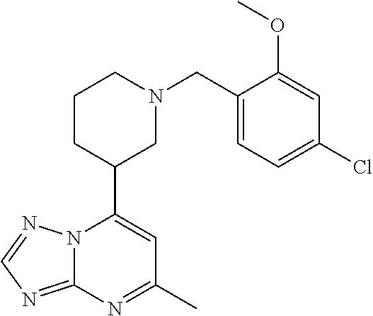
N12C(=NC=N1)N=C(C)C=C2C1CN(CC2=CC=C(Cl)C=C2OC)CCC1
